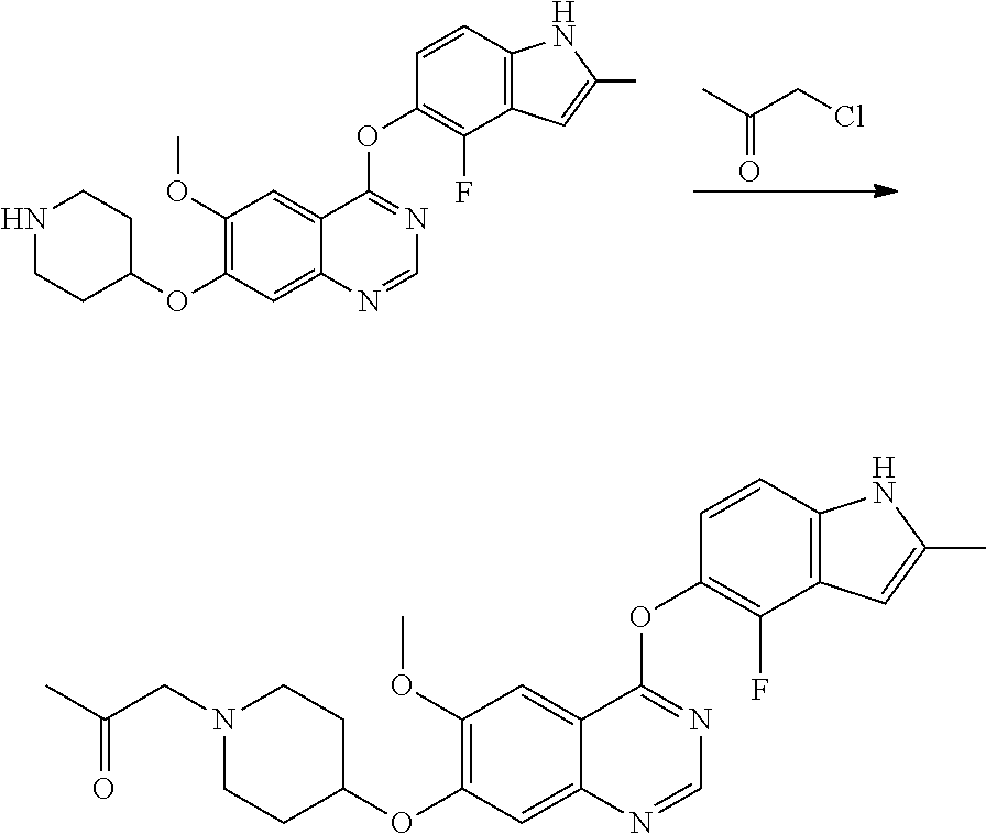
CC(CCl)=O.C1(OC)=C(OC2CCNCC2)C=C2C(=C1)C(OC1=C(F)C3=C(C=C1)NC(C)=C3)=NC=N2.C1(OC)=C(OC2CCN(CC(C)=O)CC2)C=C2C(=C1)C(OC1=C(F)C3=C(C=C1)NC(C)=C3)=NC=N2
